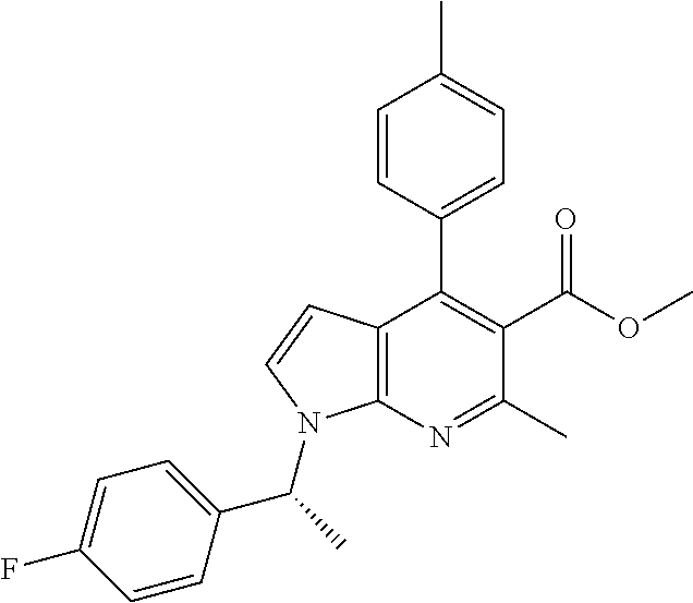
C12=C(N=C(C)C(C(OC)=O)=C1C1=CC=C(C)C=C1)N(C(C1=CC=C(F)C=C1)C)C=C2
